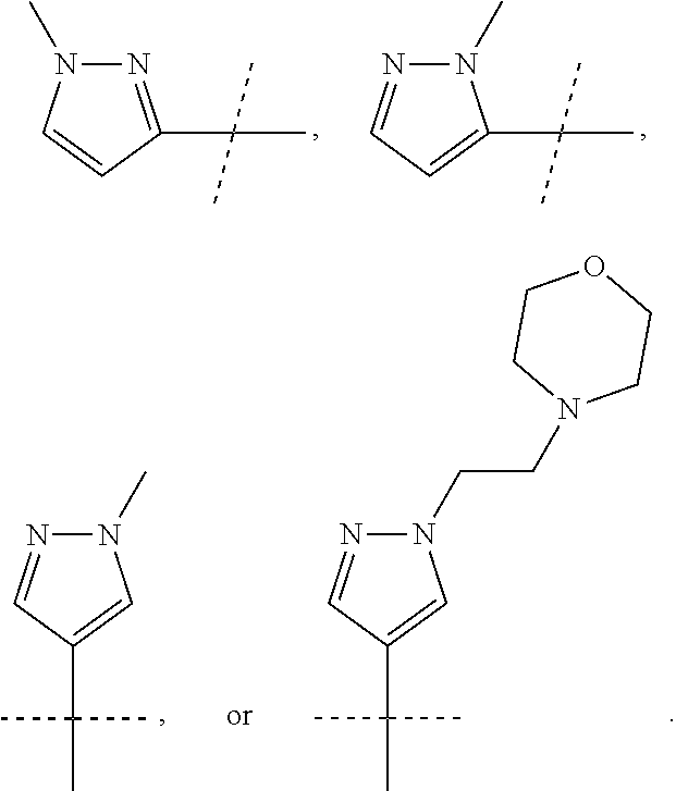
N1=C(C(C)(C)C)C=CN1C.N1(C)N=CC=C1C(C)(C)C.N1(C)N=CC(C(C)(C)C)=C1.N1(CCN2CCOCC2)N=CC(C(C)(C)C)=C1
